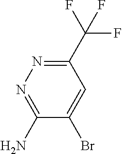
C1(C(F)(F)F)=NN=C(N)C(Br)=C1
